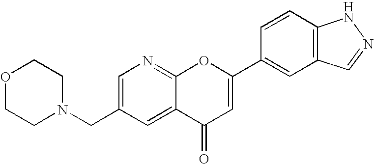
C1=C(CN2CCOCC2)C=C2C(=N1)OC(C1=CC3=C(C=C1)NN=C3)=CC2=O
